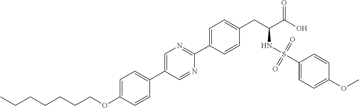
C(OC1=CC=C(C2=CN=C(C3=CC=C(CC(C(O)=O)NS(C4=CC=C(OC)C=C4)(=O)=O)C=C3)N=C2)C=C1)CCCCCC
